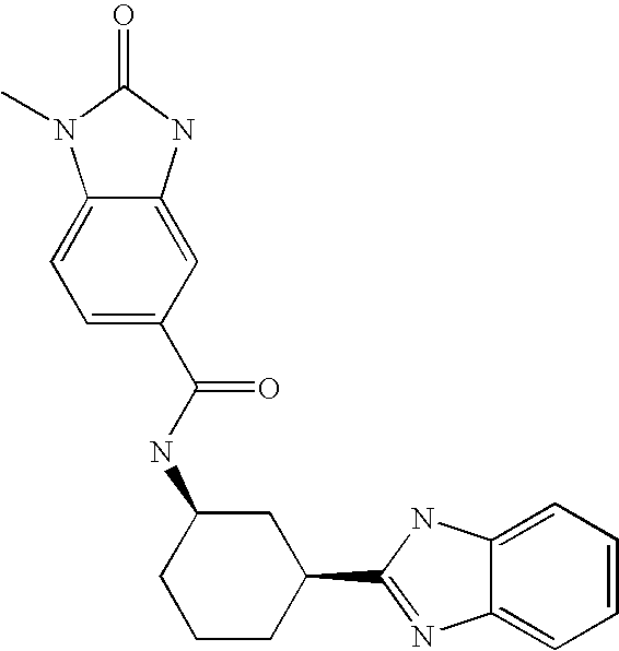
C1=C(C(NC2CCCC(C3=NC4=CC=CC=C4N3)C2)=O)C=C2C(=C1)N(C)C(=O)N2
